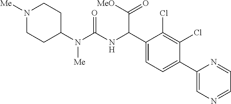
C1(N(C(NC(C2=CC=C(C3=CN=CC=N3)C(Cl)=C2Cl)C([OMe])=O)=O)[Me])CCN([Me])CC1
